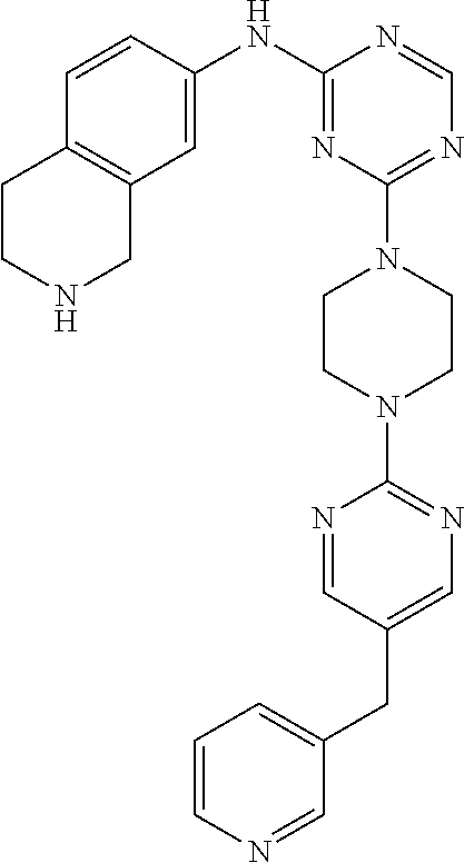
C1=NC=CC=C1CC1=CN=C(N2CCN(C3=NC=NC(NC4=CC5=C(C=C4)CCNC5)=N3)CC2)N=C1
